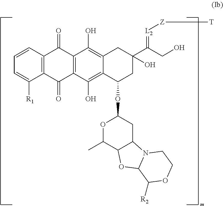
C1=CC2=C(C([R1])=C1)C(=O)C1=C(C2=O)C(O)=C2C(=C1O)C(OC1CC3C(C(C)O1)OC1N3CCOC1[R2])CC(C(CO)=[L2][Z][T])(O)C2
